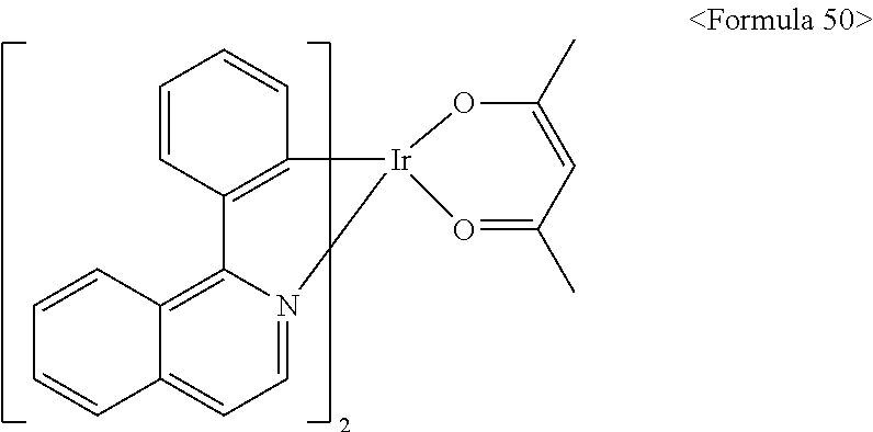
C1=CC2=C3N(=CC=C2C=C1)[Ir]1(C2=C3C=CC=C2)O=C(C)C=C(C)O1
